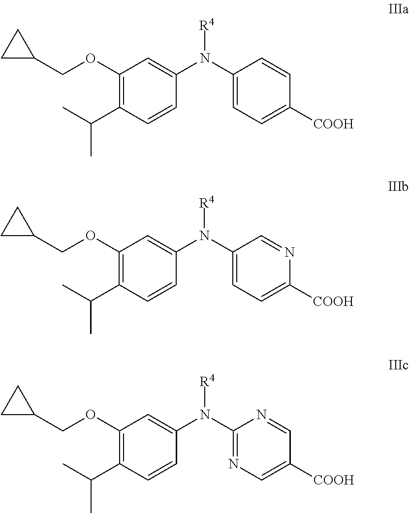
C1(OCC2CC2)=C(C(C)C)C=CC(N(C2=CC=C([COOH])C=C2)[R4])=C1.C1(OCC2CC2)=C(C(C)C)C=CC(N(C2=CC=C([COOH])N=C2)[R4])=C1.C1(OCC2CC2)=C(C(C)C)C=CC(N(C2=NC=C([COOH])C=N2)[R4])=C1
